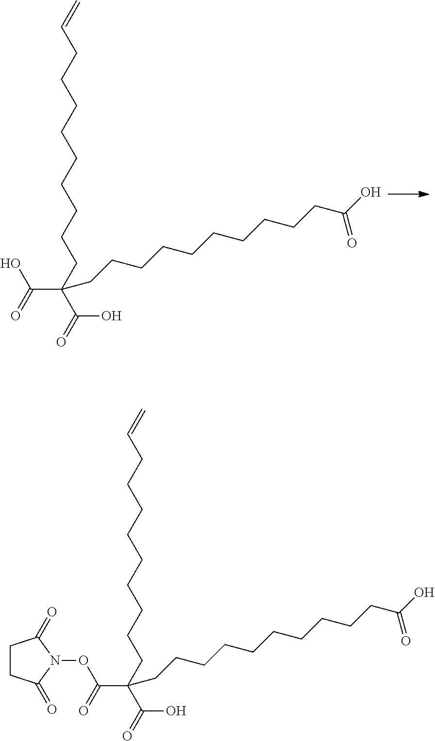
OC(=O)C(C(O)=O)(CCCCCCCCCC=C)CCCCCCCCCCC(O)=O.O(C(=O)C(C(O)=O)(CCCCCCCCCC=C)CCCCCCCCCCC(O)=O)N1C(=O)CCC1=O
